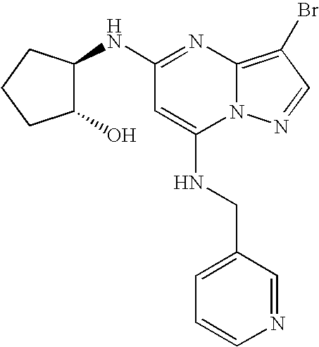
C1=CN=CC(CNC2=CC(NC3C(O)CCC3)=NC3=C(Br)C=NN23)=C1
